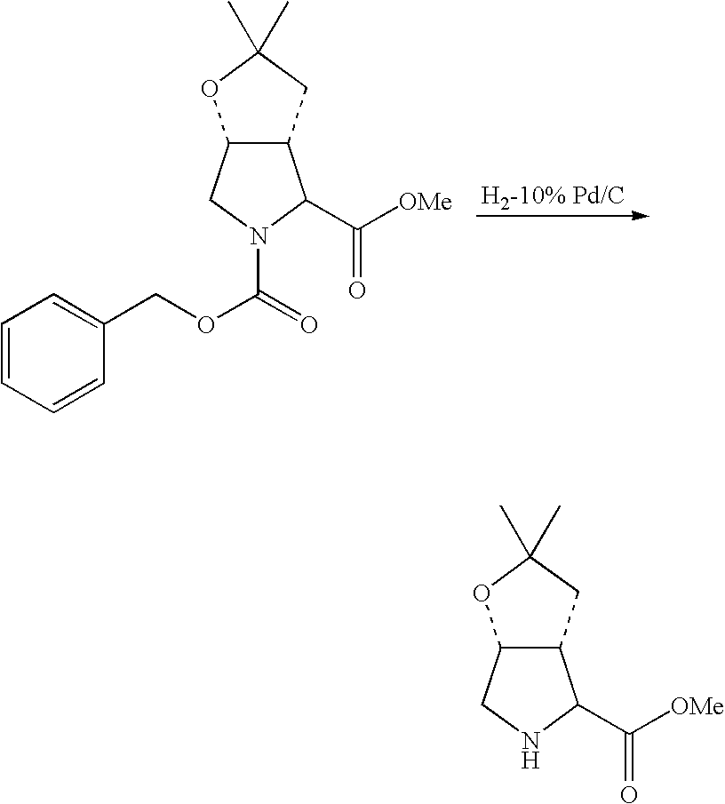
C12C(CC(C)(C)O1)C(C([OMe])=O)N(C(=O)OCC1=CC=CC=C1)C2.C12C(CC(C)(C)O1)C(C([OMe])=O)NC2
